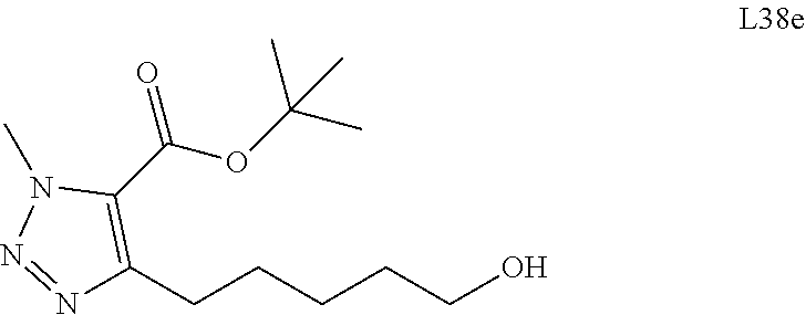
N1=NN(C)C(C(OC(C)(C)C)=O)=C1CCCCCO
